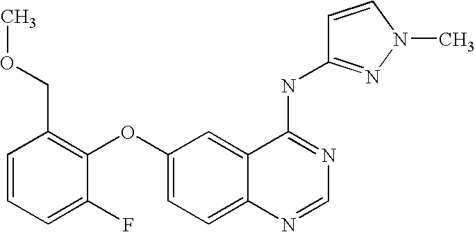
C1=CC=C(F)C(OC2=CC=C3C(=C2)C(NC2=NN(C)C=C2)=NC=N3)=C1COC
